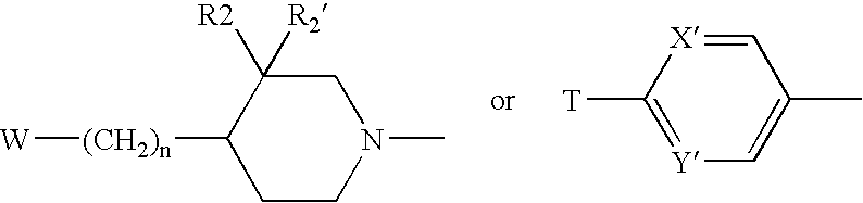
[W][(CH2)n]C1CCN(C)CC1([R2])[R2].[T]C1=[Y]C=C(C)C=[X]1
